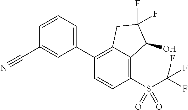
C1(C2=C3C(=C(S(=O)(=O)C(F)(F)F)C=C2)C(O)C(F)(F)C3)=CC=CC(C#N)=C1
